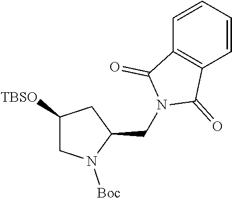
C1([TBSO])CN([Boc])C(CN2C(=O)C3=C(C2=O)C=CC=C3)C1
